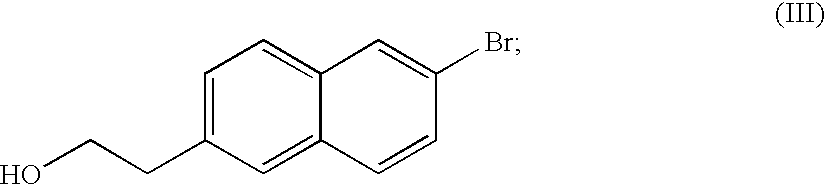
C1=C(CCO)C=C2C(=C1)C=C(Br)C=C2
